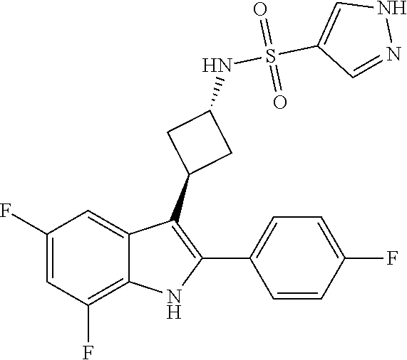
O=S(C1=CNN=C1)(=O)NC1CC(C2=C(C3=CC=C(F)C=C3)NC3=C(F)C=C(F)C=C32)C1
